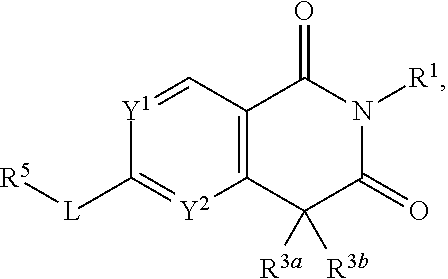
C1([L][R5])=[Y2]C2=C(C=[Y1]1)C(=O)N([R1])C(=O)C2([R3a])[R3b]
